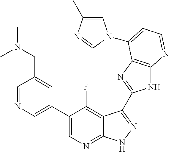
C1=NC=C(C2=CN=C3C(=C2F)C(C2=NC4=C(N2)N=CC=C4N2C=C(C)N=C2)=NN3)C=C1CN(C)C
